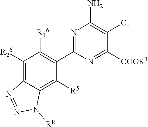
N1=C(C2=C([R16])C([R26])=C3C(=C2[R5])N([R8])N=N3)N=C([COOR1])C(Cl)=C1N
